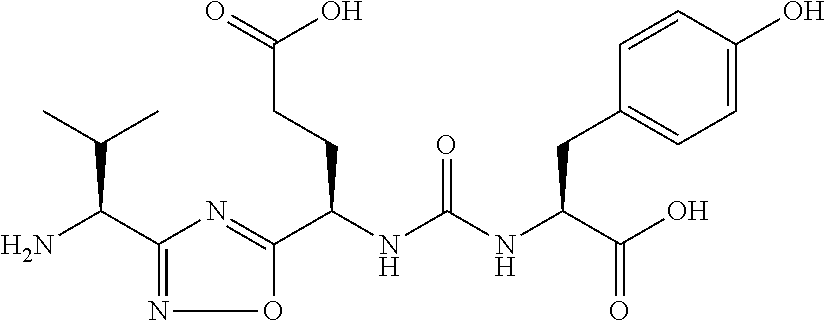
C(NC(NC(C(O)=O)CC1=CC=C(O)C=C1)=O)(CCC(=O)O)C1=NC(C(N)C(C)C)=NO1
